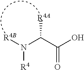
[R4B]N(C(C(O)=O)[R4A])[R4]
